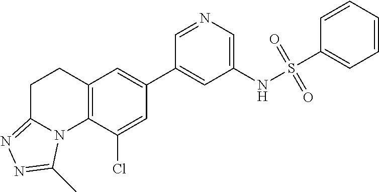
N1=CC(C2=CC3=C(C(Cl)=C2)N2C(=NN=C2C)CC3)=CC(NS(C2=CC=CC=C2)(=O)=O)=C1
